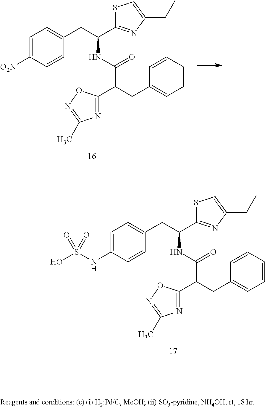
C1=CC=CC=C1CC(C1=NC(C)=NO1)C(=O)NC(CC1=CC=C([O2N])C=C1)C1=NC(CC)=CS1.C1=CC=CC=C1CC(C1=NC(C)=NO1)C(=O)NC(CC1=CC=C(NS(O)(=O)=O)C=C1)C1=NC(CC)=CS1
